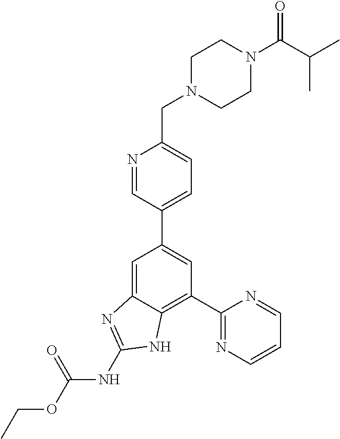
C1=C2C(=C(C3=NC=CC=N3)C=C1C1=CC=C(CN3CCN(C(C(C)C)=O)CC3)N=C1)NC(NC(OCC)=O)=N2
